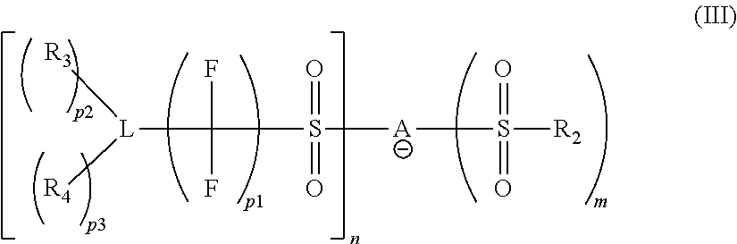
[L](C(F)(F)S([A]S([R2])(=O)=O)(=O)=O)([R3])[R4]
